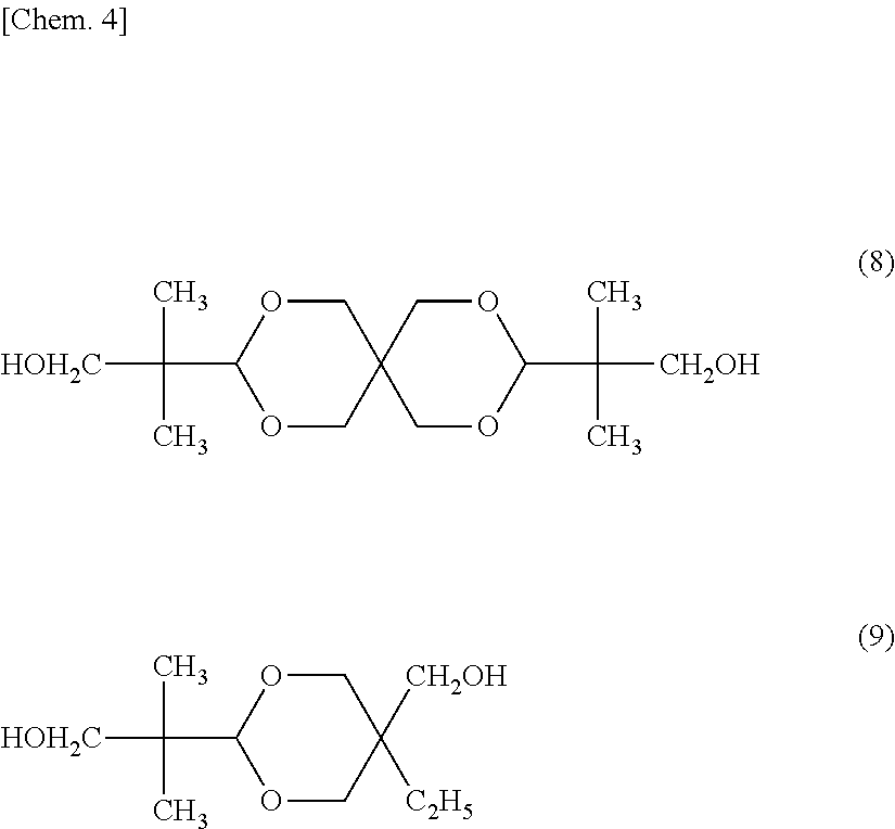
C1OC(C([HOH2C])(C)C)OCC12COC(C([CH2OH])(C)C)OC2.C1OC(C([HOH2C])(C)C)OCC1([C2H5])[CH2OH]
